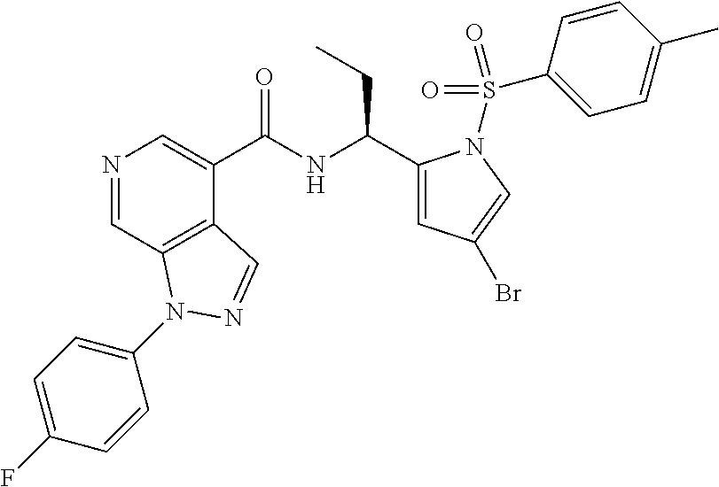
N1=CC2=C(C(C(NC(C3=CC(Br)=CN3S(C3=CC=C(C)C=C3)(=O)=O)CC)=O)=C1)C=NN2C1=CC=C(F)C=C1
